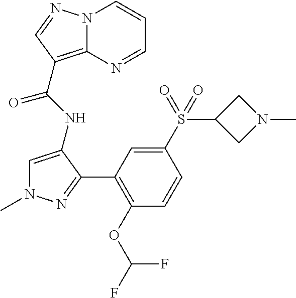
C1=C(NC(=O)C2=C3N(C=CC=N3)N=C2)C(C2=C(OC(F)F)C=CC(S(C3CN(C)C3)(=O)=O)=C2)=NN1C
